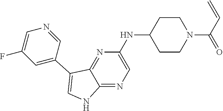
C1CN(C(C=C)=O)CCC1NC1=CN=C2C(=N1)C(C1=CC(F)=CN=C1)=CN2
